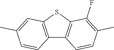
C1=CC2=C(C=C1C)SC1=C2C=CC(C)=C1F
